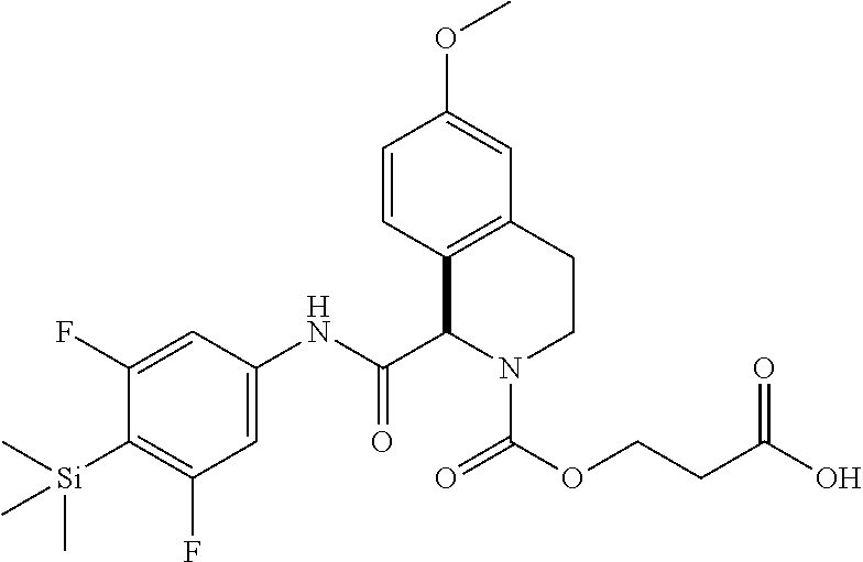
C1(F)=CC(NC(C2N(C(OCCC(O)=O)=O)CCC3=C2C=CC(OC)=C3)=O)=CC(F)=C1[Si](C)(C)C
